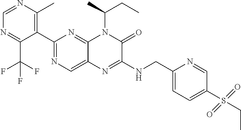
C1(C2=NC=C3C(=N2)N(C(CC)C)C(=O)C(NCC2=CC=C(S(CC)(=O)=O)C=N2)=N3)=C(C)N=CN=C1C(F)(F)F
